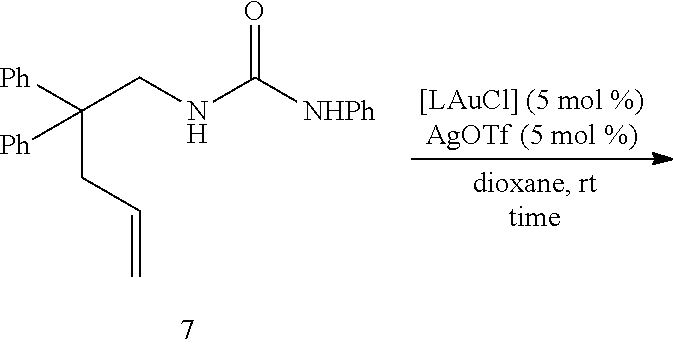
C(CC=C)(CNC([NHPh])=O)([Ph])[Ph]
